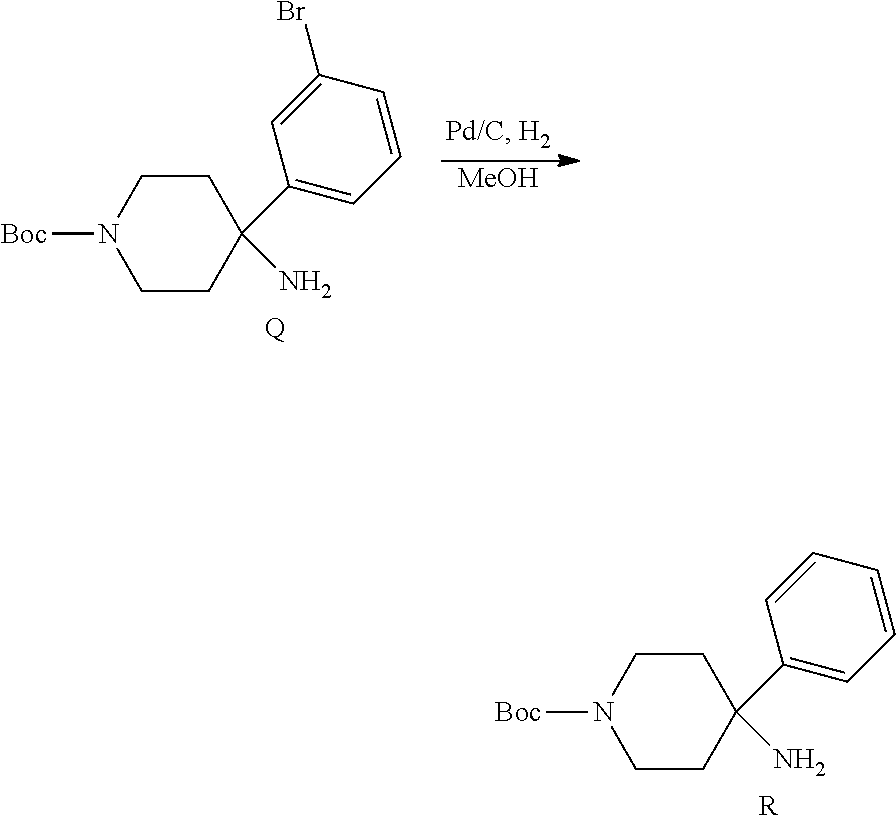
C1N([Boc])CCC(C2=CC=CC=C2)(N)C1.[R].C1N([Boc])CCC(C2=CC=CC(Br)=C2)(N)C1.[Q].[MeOH]
